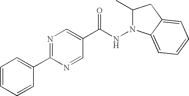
C1=CC=CC(C2=NC=C(C(NN3C(C)CC4=CC=CC=C34)=O)C=N2)=C1
